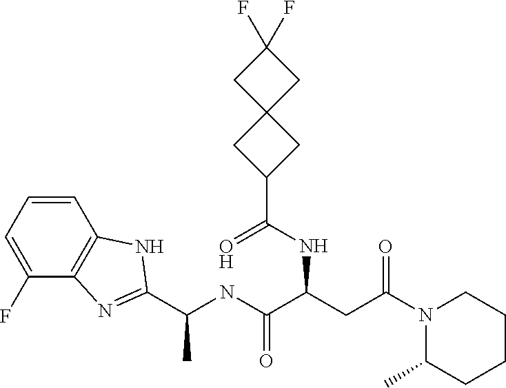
C1C(C)N(C(CC(C(=O)NC(C2=NC3=C(N2)C=CC=C3F)C)NC(=O)C2CC3(CC(F)(F)C3)C2)=O)CCC1
